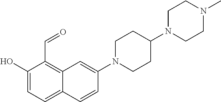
C1(O)=CC=C2C(=C1C=O)C=C(N1CCC(N3CCN(C)CC3)CC1)C=C2
